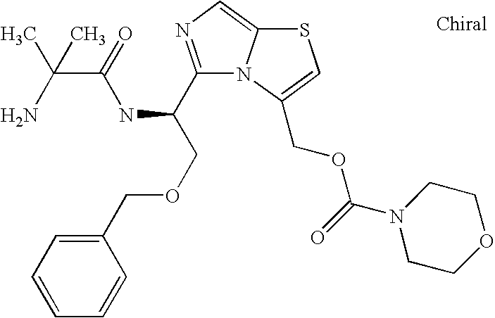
C1(C(NC(=O)C(C)(N)C)COCC2=CC=CC=C2)=NC=C2N1C(COC(=O)N1CCOCC1)=CS2
